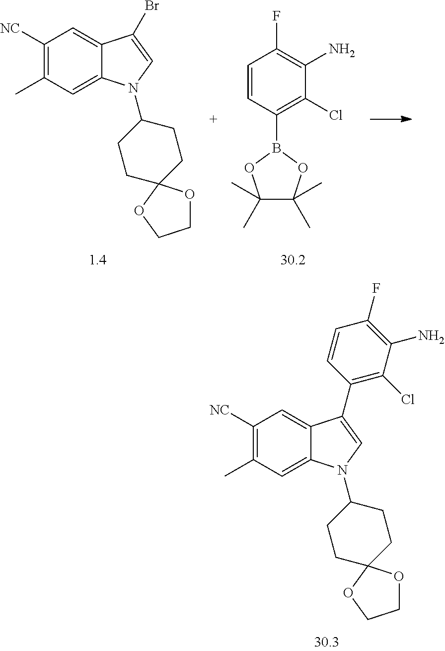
C1=CC(B2OC(C)(C)C(C)(C)O2)=C(Cl)C(N)=C1F.C1([NC])=C(C)C=C2C(=C1)C(Br)=CN2C1CCC2(CC1)OCCO2.C1([NC])=C(C)C=C2C(=C1)C(C1=C(Cl)C(N)=C(F)C=C1)=CN2C1CCC2(CC1)OCCO2
